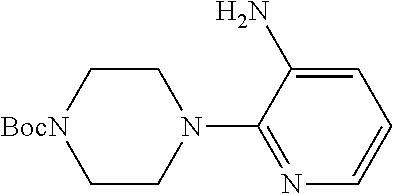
C1C[BocN]CCN1C1=NC=CC=C1N
